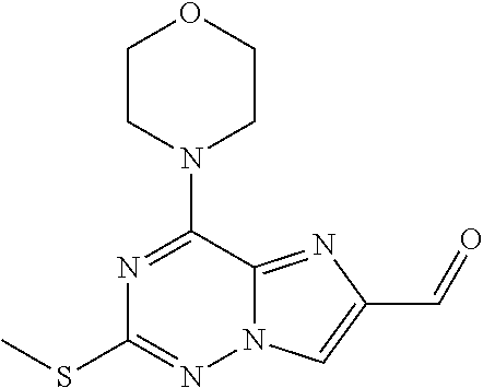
S(C1=NN2C(=NC(C=O)=C2)C(N2CCOCC2)=N1)C
